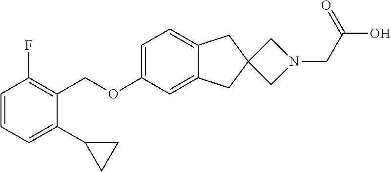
C1=C(OCC2=C(F)C=CC=C2C2CC2)C=C2C(=C1)CC1(C2)CN(CC(O)=O)C1
